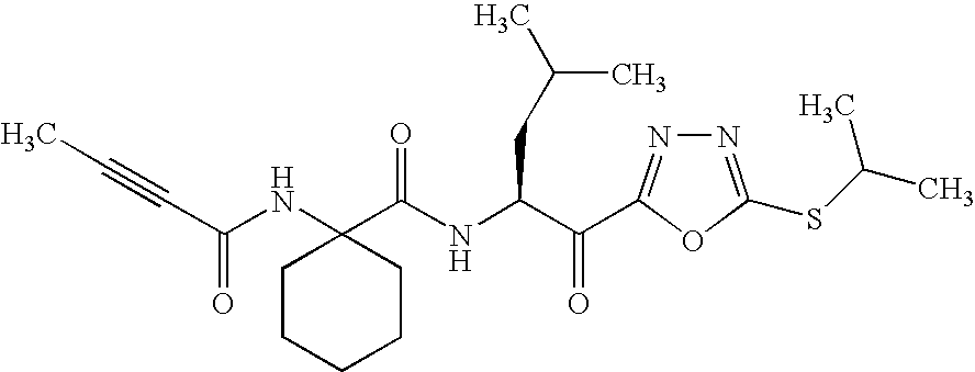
C(NC(C(=O)C1=NN=C(SC(C)C)O1)CC(C)C)(=O)C1(NC(=O)C#CC)CCCCC1
